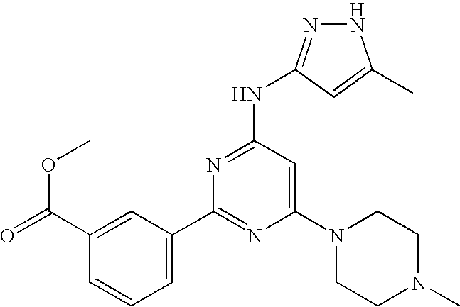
N1N=C(NC2=NC(C3=CC=CC(C(=O)OC)=C3)=NC(N3CCN(C)CC3)=C2)C=C1C
